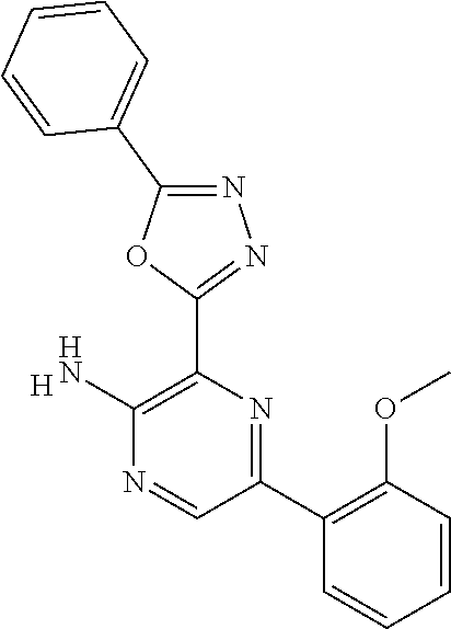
[H].C1(N)=C(C2=NN=C(C3=CC=CC=C3)O2)N=C(C2=C(OC)C=CC=C2)C=N1
